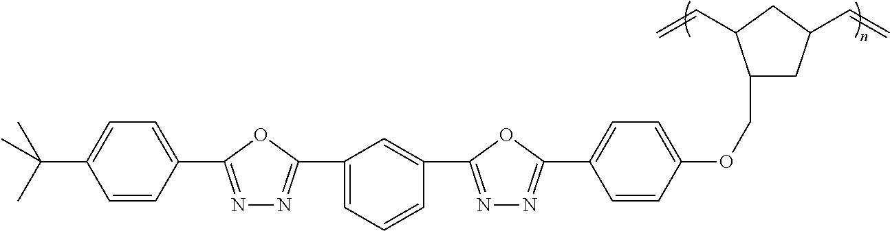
C1=CC(C2=NN=C(C3=CC=CC(C4=NN=C(C5=CC=C(OCC6CC(C=C)CC6C=C)C=C5)O4)=C3)O2)=CC=C1C(C)(C)C
